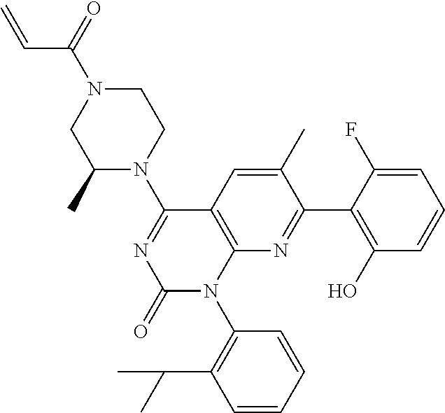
C1(C)N(C2=NC(=O)N(C3=C(C(C)C)C=CC=C3)C3=C2C=C(C)C(C2=C(O)C=CC=C2F)=N3)CCN(C(=O)C=C)C1
